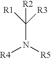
C(N([R4])[R5])([R2])([R1])[R3]
